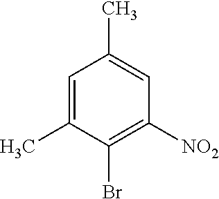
C1=C(C)C(Br)=C([NO2])C=C1C
